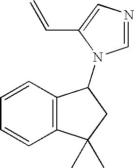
C1=CC2=C(C=C1)C(C)(C)CC2N1C=NC=C1C=C
